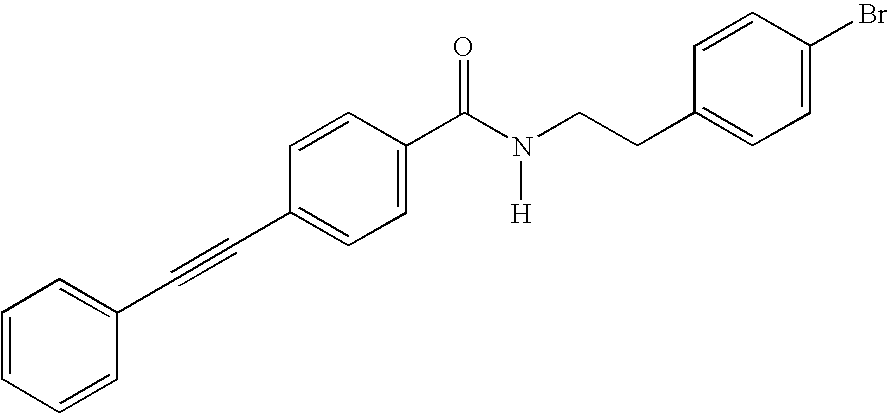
C1=CC=CC(C#CC2=CC=C(C(N([H])CCC3=CC=C(Br)C=C3)=O)C=C2)=C1
